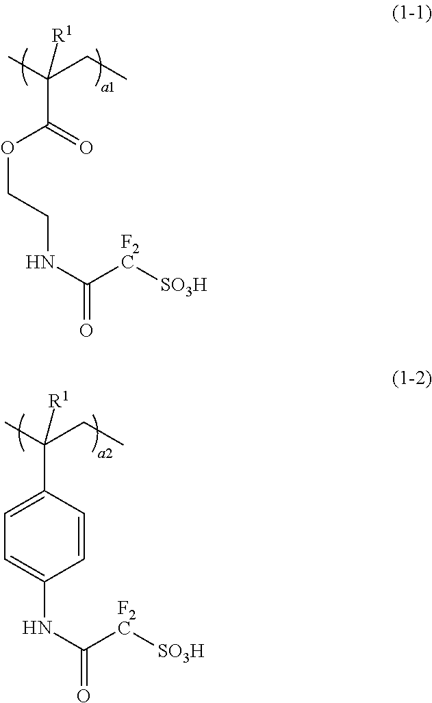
C(C(=O)OCCNC(=O)[F2C][SO3H])(C)(CC)[R1].C(C1=CC=C(NC(=O)[F2C][SO3H])C=C1)(C)(CC)[R1]
